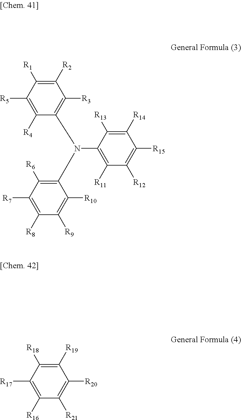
C1([R15])=C([R12])C([R11])=C(N(C2=C([R6])C([R7])=C([R8])C([R9])=C2[R10])C2=C([R3])C([R2])=C([R1])C([R5])=C2[R4])C([R13])=C1[R14].C1([R19])=C([R18])C([R17])=C([R16])C([R21])=C1[R20]
